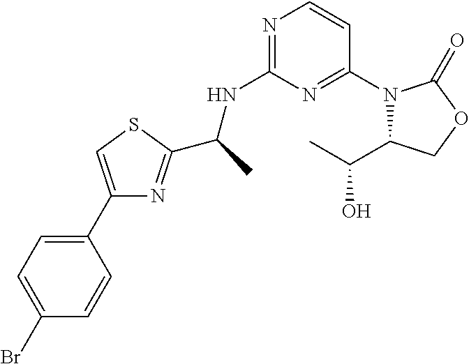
C(C)(NC1=NC=CC(N2C(C(O)C)COC2=O)=N1)C1=NC(C2=CC=C(Br)C=C2)=CS1
